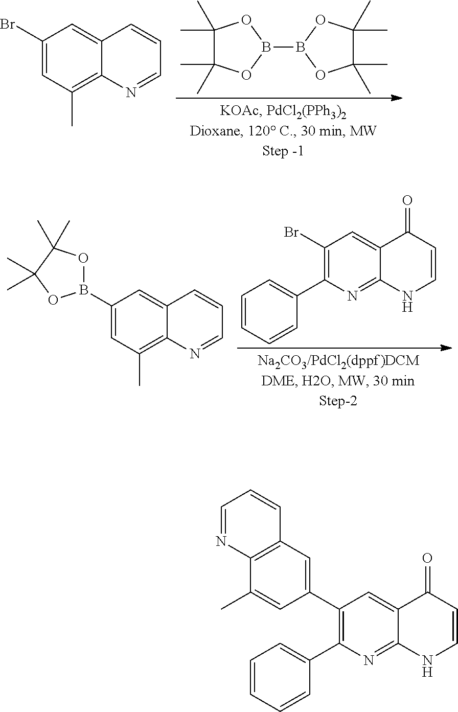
C1(C)(C)C(C)(C)OB(B2OC(C)(C)C(C)(C)O2)O1.C1(Br)=CC(C)=C2C(=C1)C=CC=N2.BrC1=C(C2=CC=CC=C2)N=C2C(=C1)C(=O)C=CN2.C1(B2OC(C)(C)C(C)(C)O2)=CC(C)=C2C(=C1)C=CC=N2.C1(C2=C(C3=CC=CC=C3)N=C3C(=C2)C(=O)C=CN3)=CC2=C(C(C)=C1)N=CC=C2
